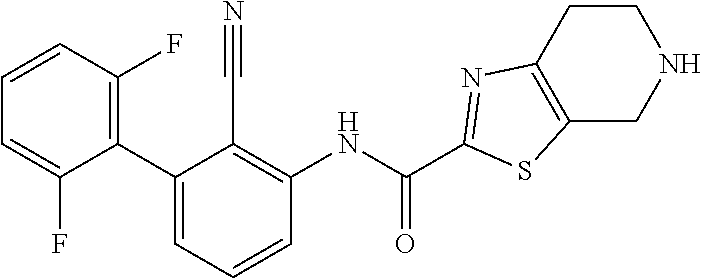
C1(C2=CC=CC(NC(C3=NC4=C(S3)CNCC4)=O)=C2C#N)=C(F)C=CC=C1F
